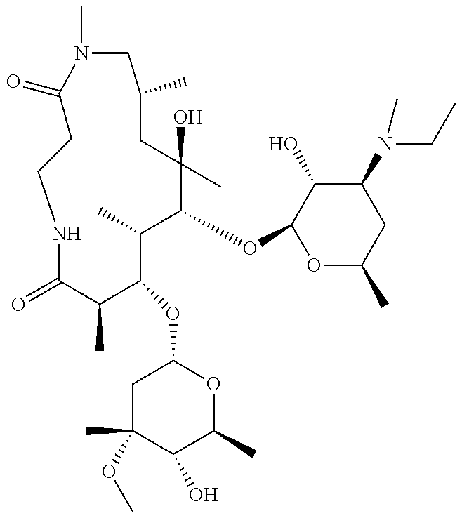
C1C(=O)N(C)CC(C)CC(C)(O)C(OC2OC(C)CC(N(CC)C)C2O)C(C)C(OC2CC(C)(OC)C(O)C(C)O2)C(C)C(=O)NC1
